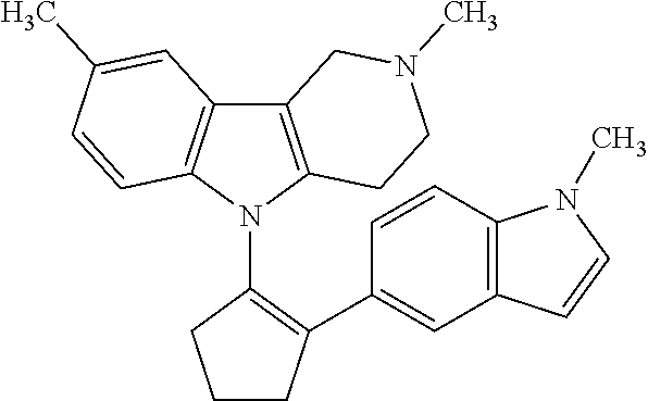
C12=C(N(C3=C(C4=CC5=C(C=C4)N(C)C=C5)CCC3)C3=C1C=C(C)C=C3)CCN(C)C2
